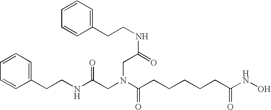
N(C(=O)CN(CC(NCCC1=CC=CC=C1)=O)C(=O)CCCCCC(NO)=O)CCC1=CC=CC=C1
